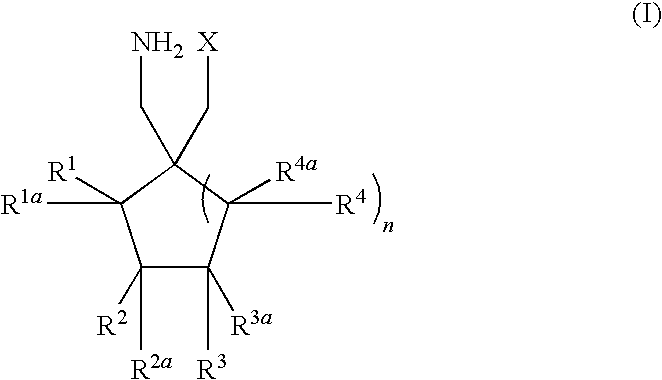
C1([R2a])([R2])C([R3])([R3a])C([R4a])([R4])C(CN)(C[X])C1([R1])[R1a]
